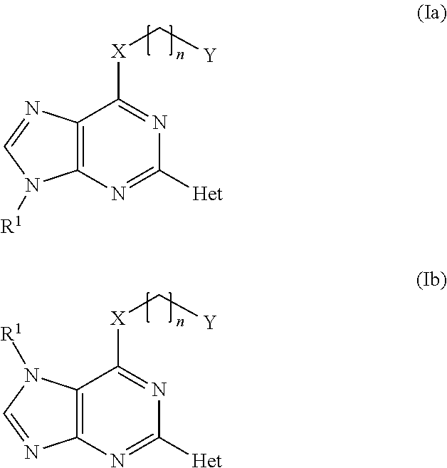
C12=C(N=C([Het])N=C1[X]C[Y])N([R1])C=N2.C12=C(N=C([Het])N=C1[X]C[Y])N=CN2[R1]
